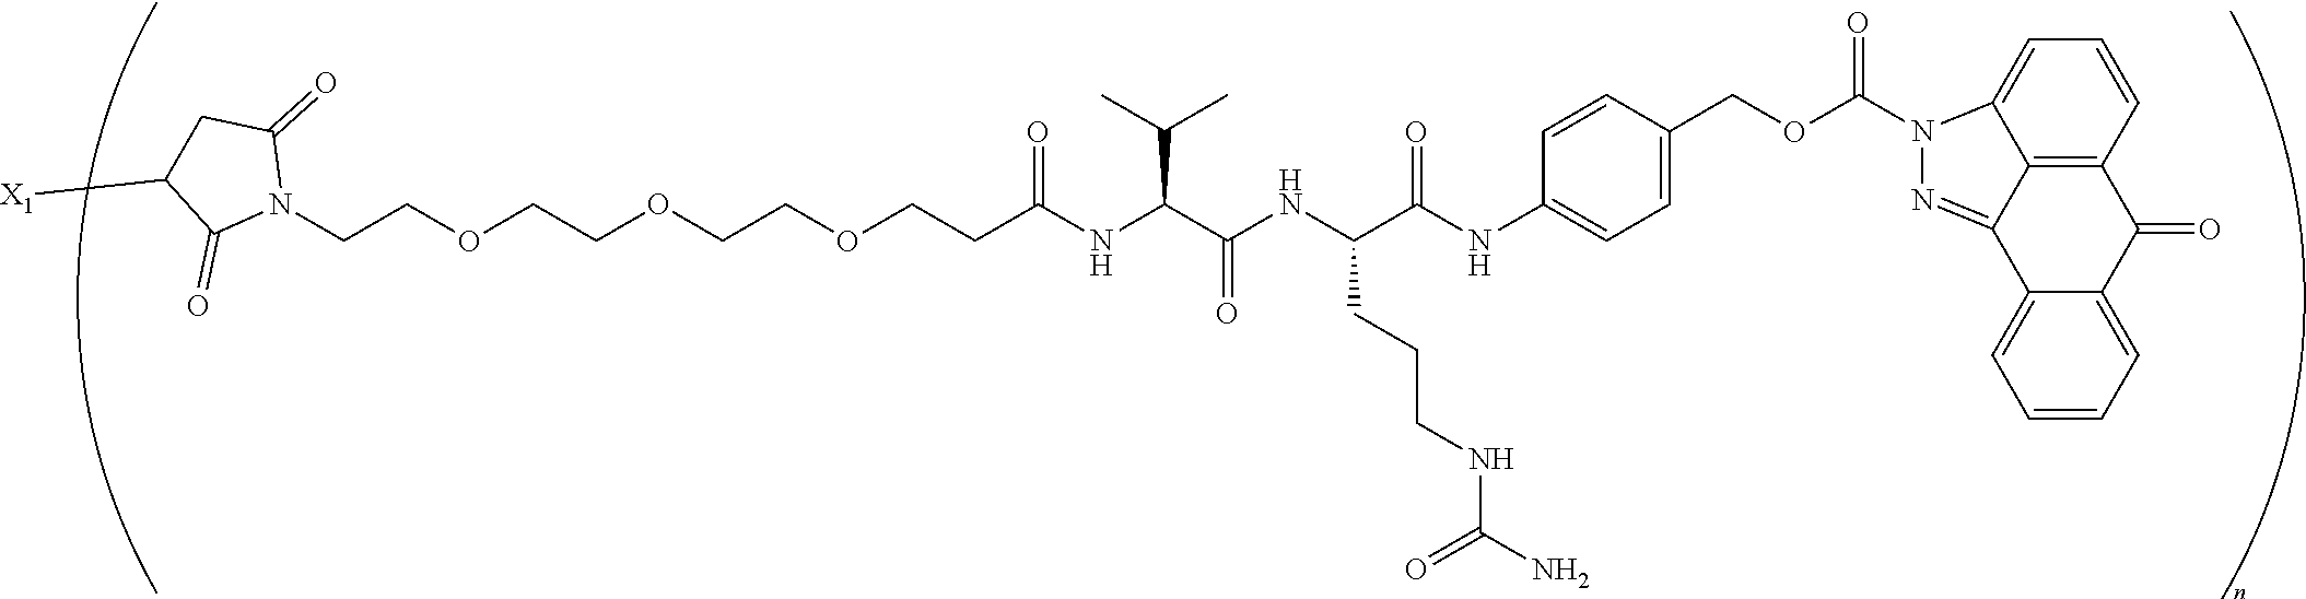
C(COCCOCCOCCC(NC(C(NC(C(NC1=CC=C(COC(=O)N2C3=CC=CC4=C3C(=N2)C2=CC=CC=C2C4=O)C=C1)=O)CCCNC(=O)N)=O)C(C)C)=O)N1C(=O)CC([X1])C1=O
